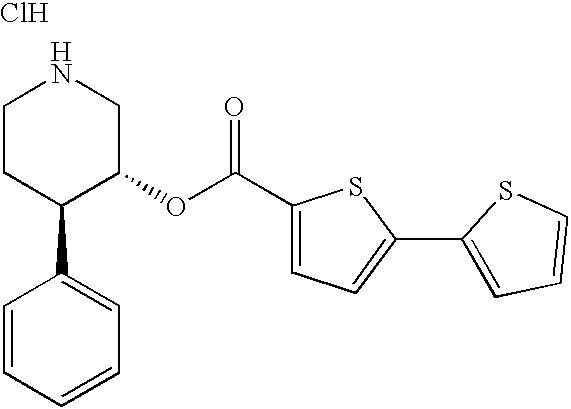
Cl.C1CC(C2=CC=CC=C2)C(OC(C2=CC=C(C3=CC=CS3)S2)=O)CN1
